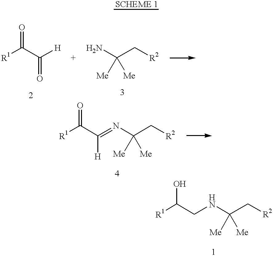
[R1]C(C([H])=O)=O.NC(C[R2])([Me])[Me].[R1]C(C(=NC(C[R2])([Me])[Me])[H])=O.[R1]C(CNC([Me])([Me])C[R2])O
